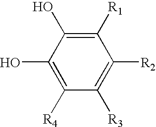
C1(O)=C([R1])C([R2])=C([R3])C([R4])=C1O
